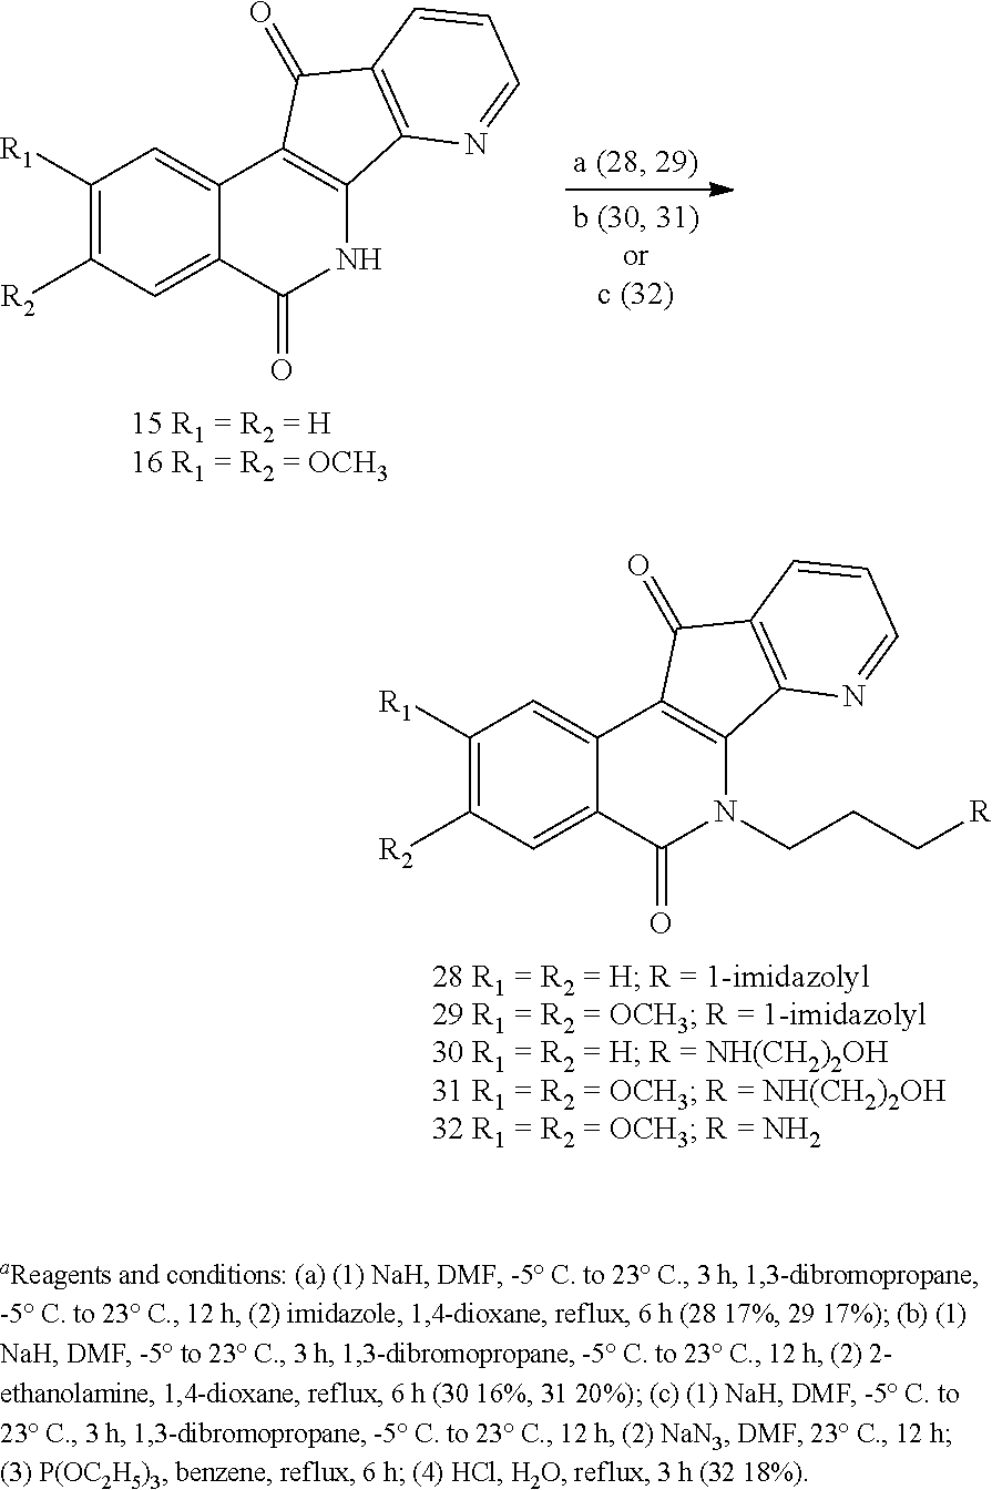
C1([R1])=C([R2])C=C2C(=C1)C1=C(NC2=O)C2=C(C1=O)C=CC=N2.C1([R1])=C([R2])C=C2C(=C1)C1=C(N(CCC[R])C2=O)C2=C(C1=O)C=CC=N2
